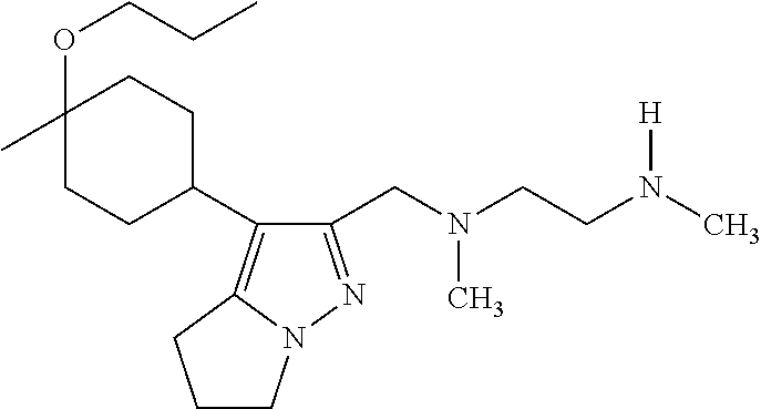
C1(CN(CCN(C)[H])C)=NN2C(=C1C1CCC(C)(OCCC)CC1)CCC2
